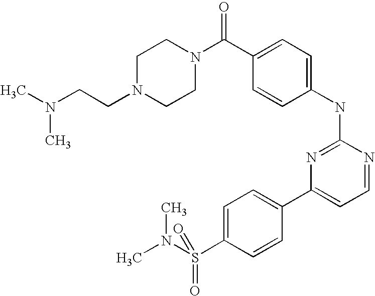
C1N(CCN(C)C)CCN(C(C2=CC=C(NC3=NC(C4=CC=C(S(N(C)C)(=O)=O)C=C4)=CC=N3)C=C2)=O)C1
